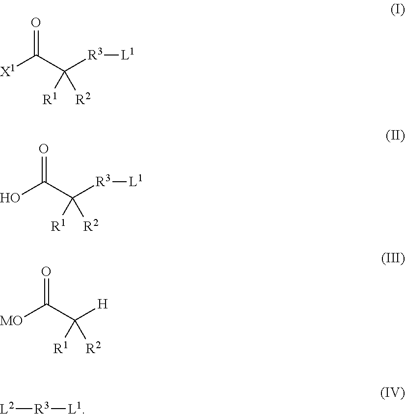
[X1]C(C([R3][L1])([R1])[R2])=O.OC(C([R3][L1])([R1])[R2])=O.[MO]C(C([H])([R1])[R2])=O.[L2][R3][L1]
